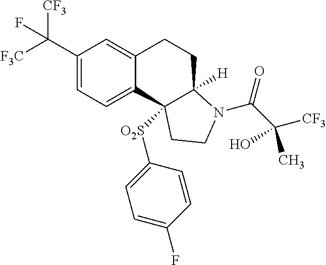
C(C1=CC=C2C(=C1)CCC1([H])C2([O2S]C2=CC=C(F)C=C2)CCN1C(=O)C([CF3])(O)C)([F3C])([CF3])F
